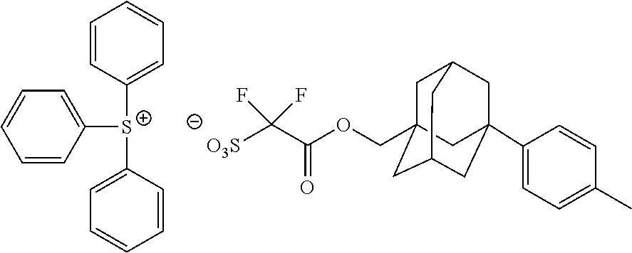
C1=CC([S+](C2=CC=CC=C2)C2=CC=CC=C2)=CC=C1.C(C12CC3CC(C4=CC=C(C)C=C4)(CC(C1)C3)C2)OC(C([O3S])(F)F)=O
